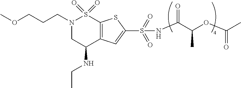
N1(CCCOC)CC(NCC)C2=C(S1(=O)=O)SC(S(=O)(=O)NC(=O)C(C)OC(C)=O)=C2
